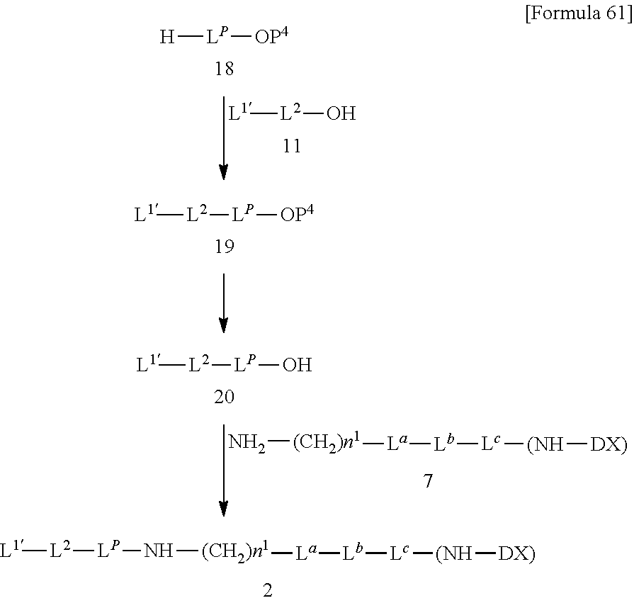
[L1][L2][LP]N[(CH2)n1][La][Lb][Lc][(NH][DX)].[H][LP][OP4].[L1][L2]O.[L2]([LP][OP4])[L1].[L2]([LP]O)[L1].[(CH2)n1]([La][Lb][Lc][(NH][DX)])N
